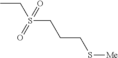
CCS(CCCS[Me])(=O)=O
